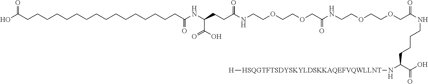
OC(CCCCCCCCCCCCCCCCC(NC(CCC(NCCOCCOCC(NCCOCCOCC(=O)NCCCCC(C(=O)O)N[HSQGTFTSDYSKYLDSKKAQEFVQWLLNT][H])=O)=O)C(O)=O)=O)=O.[H]
